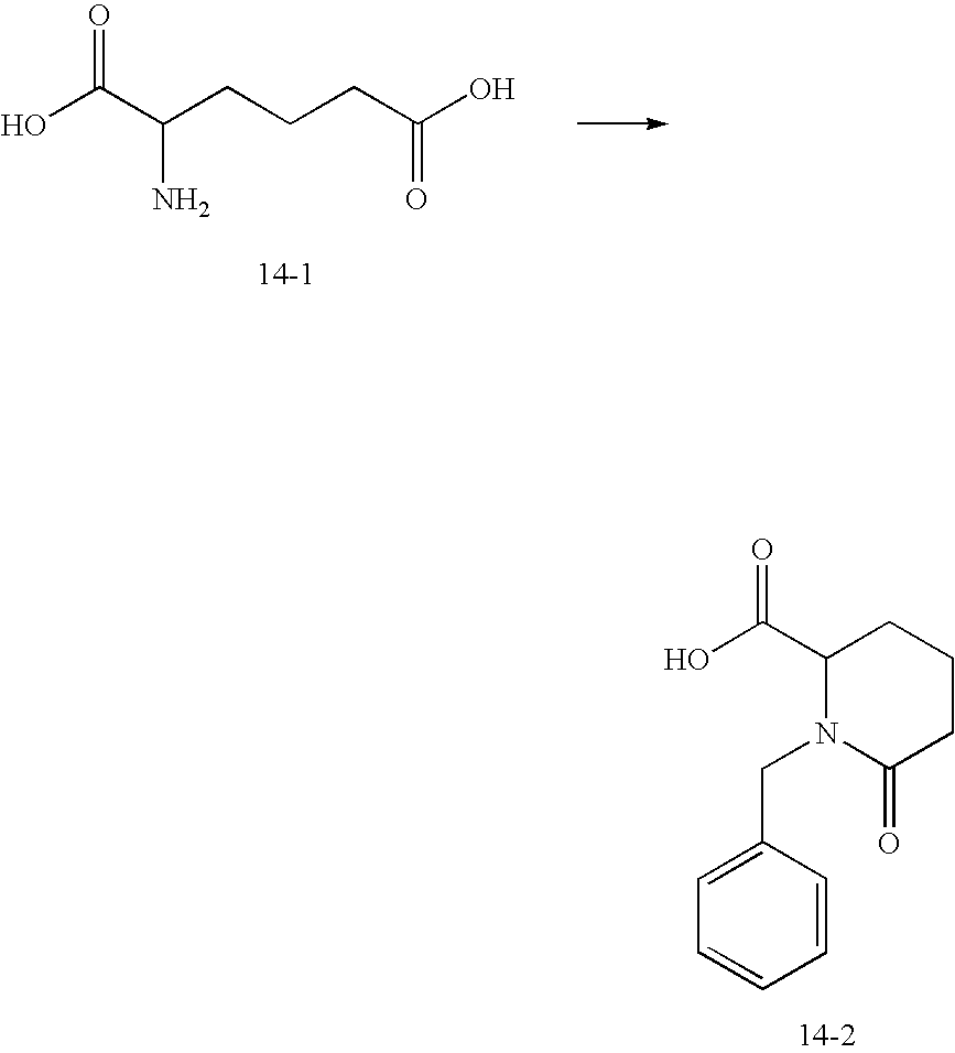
OC(C(CCCC(O)=O)N)=O.C1(C(O)=O)N(CC2=CC=CC=C2)C(=O)CCC1
